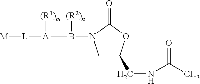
[M][L][A]([(R1)m])B([(R2)n])N1CC(CNC(C)=O)OC1=O
